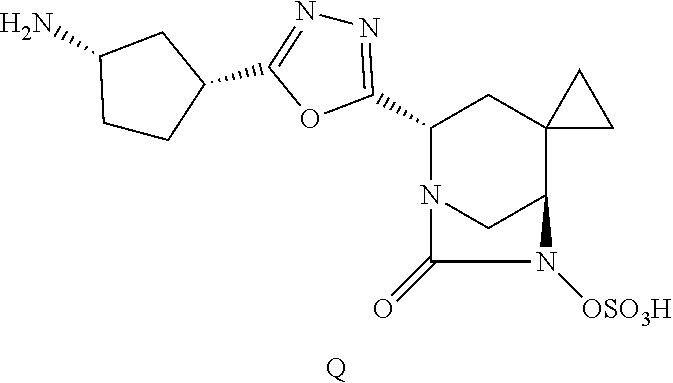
N1=C(C2N3CC(C4(C2)CC4)N([OSO3H])C3=O)OC(C2CCC(N)C2)=N1.[Q]
